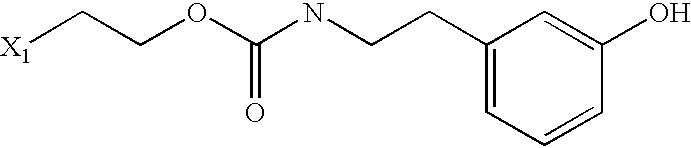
[X1]CCOC(NCCC1=CC=CC(O)=C1)=O
